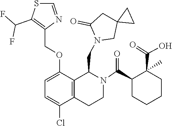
C12(CN(CC3C4=C(CCN3C(C3CCCCC3(C(=O)O)C)=O)C(Cl)=CC=C4OCC3=C(C(F)F)SC=N3)C(=O)C1)CC2
